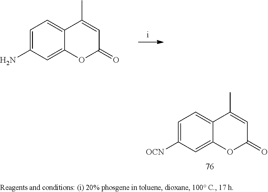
C1=C([OCN])C=C2C(=C1)C(C)=CC(=O)O2.C1=C(N)C=C2C(=C1)C(C)=CC(=O)O2
